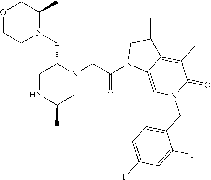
O1CCN(CC2N(CC(N3C4=CN(CC5=CC=C(F)C=C5F)C(=O)C(C)=C4C(C)(C)C3)=O)CC(C)NC2)C(C)C1
